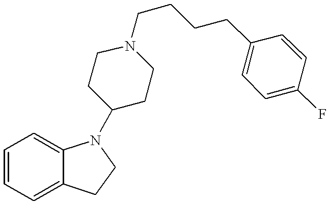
C1=CC=C2C(=C1)N(C1CCN(CCCCC3=CC=C(F)C=C3)CC1)CC2
